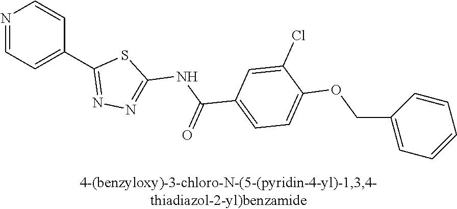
N1=CC=C(C2=NN=C(NC(C3=CC=C(OCC4=CC=CC=C4)C(Cl)=C3)=O)S2)C=C1
